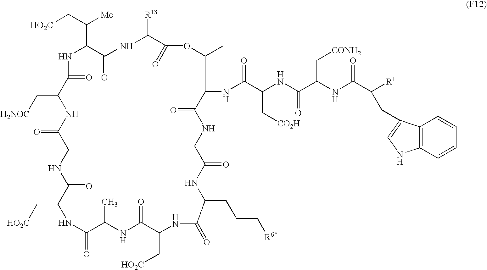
[HO2C]CC(C1NC(=O)C(C[H2NOC])NC(=O)CNC(=O)C(C[HO2C])NC(=O)C(C)NC(=O)C(C[HO2C])NC(=O)C(CCC[R6*])NC(=O)CNC(=O)C(NC(C(C[CO2H])NC(C(NC(C([R1])CC2=CNC3=C2C=CC=C3)=O)C[CONH2])=O)=O)C(C)OC(=O)C([R13])NC1=O)[Me]
